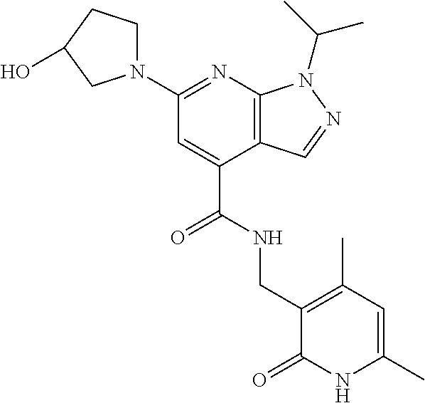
N1(C2=NC3=C(C(C(=O)NCC4=C(C)C=C(C)NC4=O)=C2)C=NN3C(C)C)CCC(O)C1
